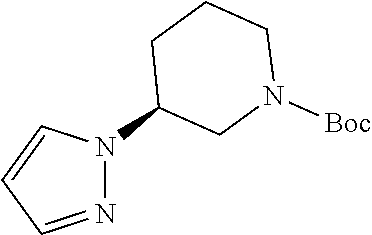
N1=CC=CN1C1CN([Boc])CCC1
